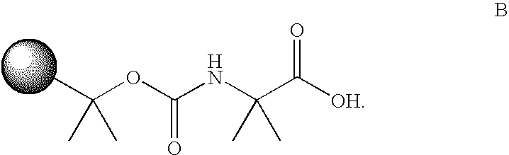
CC(OC(NC(C([OH])=O)(C)C)=O)(C)C
